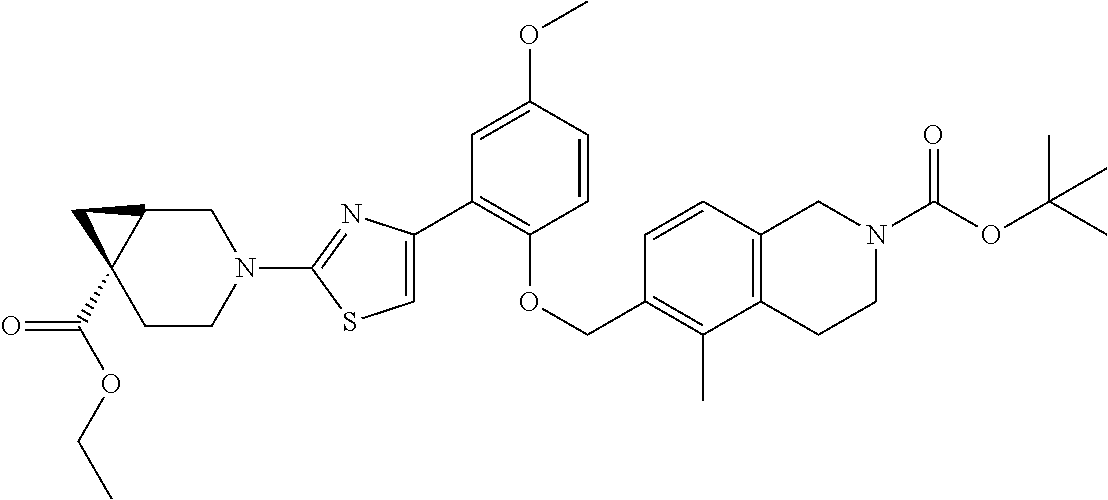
C1(C2=C(OCC3=C(C)C4=C(C=C3)CN(C(OC(C)(C)C)=O)CC4)C=CC(OC)=C2)=CSC(N2CC3C(C(OCC)=O)(CC2)C3)=N1
